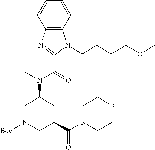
C12=C(C=CC=C1)N(CCCCOC)C(C(N(C1CN([Boc])CC(C(N3CCOCC3)=O)C1)C)=O)=N2
